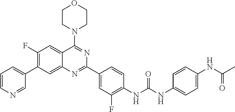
C1=CN=CC(C2=C(F)C=C3C(=C2)N=C(C2=CC(F)=C(NC(NC4=CC=C(NC(C)=O)C=C4)=O)C=C2)N=C3N2CCOCC2)=C1
